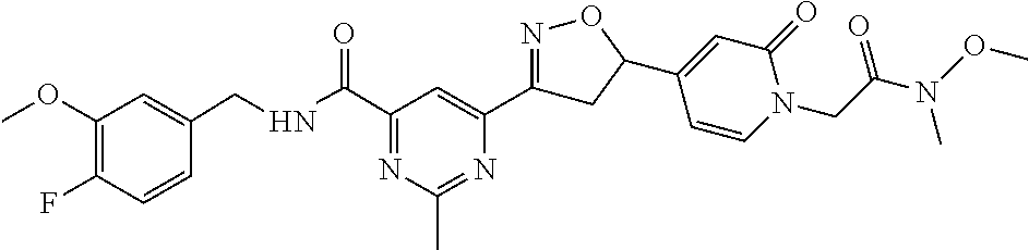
C1(OC)=C(F)C=CC(CNC(C2=NC(C)=NC(C3=NOC(C4=CC(=O)N(CC(N(C)OC)=O)C=C4)C3)=C2)=O)=C1
